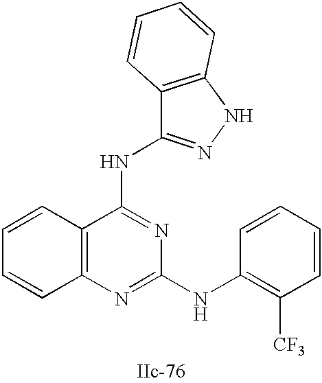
C12=C(N=C(NC3=C([CF3])C=CC=C3)N=C1NC1=NNC3=C1C=CC=C3)C=CC=C2
